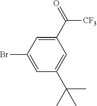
C1(C(=O)[CF3])=CC(Br)=CC(C(C)(C)C)=C1
